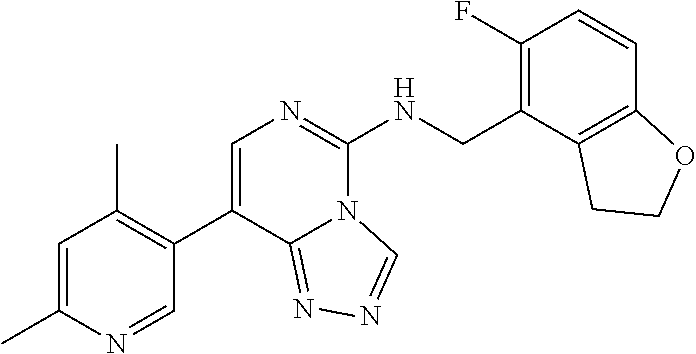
C1=C(C)N=CC(C2=CN=C(NCC3=C(F)C=CC4=C3CCO4)N3C2=NN=C3)=C1C
